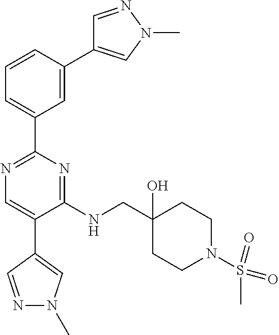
N1=C(C2=CC=CC(C3=CN(C)N=C3)=C2)N=C(NCC2(O)CCN(S(=O)(=O)C)CC2)C(C2=CN(C)N=C2)=C1
